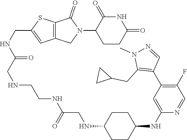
C1CC(=O)NC(=O)C1N1C(=O)C2=C(C1)C=C(CNC(CNCCNC(CNC1CCC(NC3=CC(C4=C(CC5CC5)N(C)N=C4)=C(F)C=N3)CC1)=O)=O)S2
